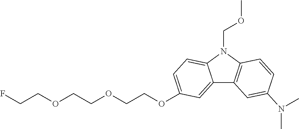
FCCOCCOCCOC1=CC=C2C(=C1)C1=C(N2COC)C=CC(N(C)C)=C1
